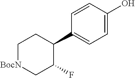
C1[BocN]CC(F)C(C2=CC=C(O)C=C2)C1
